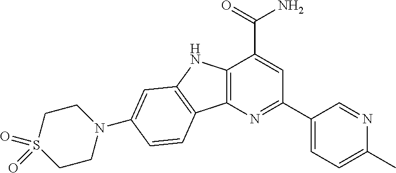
C12=C(N=C(C3=CC=C(C)N=C3)C=C1C(=O)N)C1=C(N2)C=C(N2CCS(=O)(=O)CC2)C=C1
